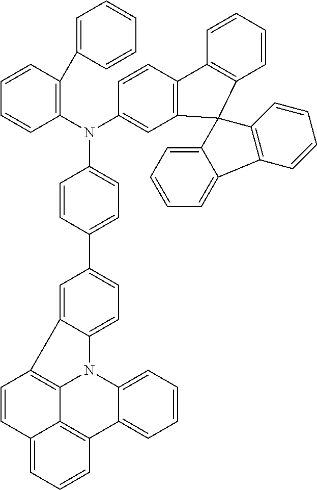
C1=CC(C2=CC=C3C(=C2)C2=C4N3C3=CC=CC=C3C3=C4C(=CC=C3)C=C2)=CC=C1N(C1=C(C2=CC=CC=C2)C=CC=C1)C1=CC2=C(C=C1)C1=C(C=CC=C1)C21C2=C(C=CC=C2)C2=CC=CC=C12
